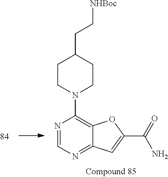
N1=CN=C2C(=C1N1CCC(CC[NHBoc])CC1)OC(C(=O)N)=C2
